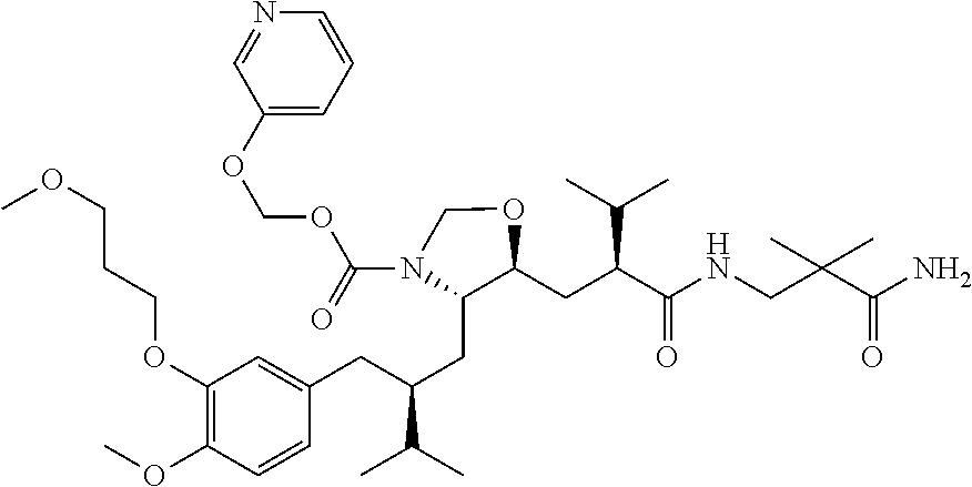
O(COC(N1C(CC(CC2=CC(OCCCOC)=C(OC)C=C2)C(C)C)C(CC(C(=O)NCC(C(=O)N)(C)C)C(C)C)OC1)=O)C1=CC=CN=C1
